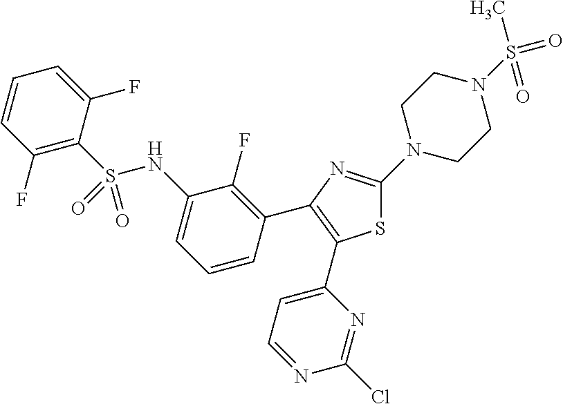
C1(F)=C(S(=O)(NC2=CC=CC(C3=C(C4=CC=NC(Cl)=N4)SC(N4CCN(S(=O)(C)=O)CC4)=N3)=C2F)=O)C(F)=CC=C1
